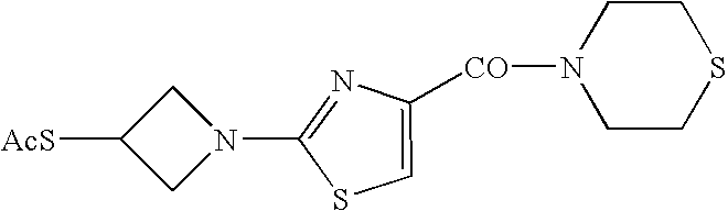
N1(C2=NC([CO]N3CCSCC3)=CS2)CC([AcS])C1
